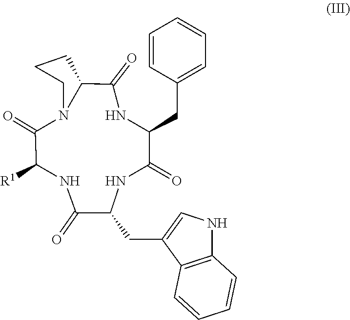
C1(=O)C([R1])NC(=O)C(CC2=CNC3=C2C=CC=C3)NC(=O)C(CC2=CC=CC=C2)NC(=O)C2N1CCC2
